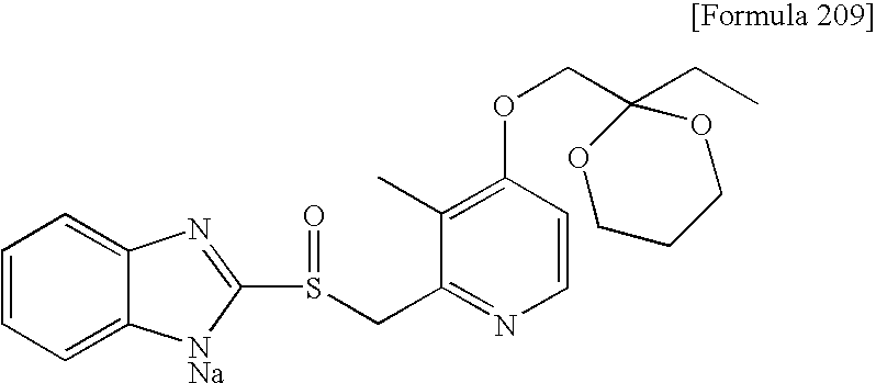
C1(C)=C(OCC2(CC)OCCCO2)C=CN=C1CS(C1=NC2=CC=CC=C2[NNa]1)=O
